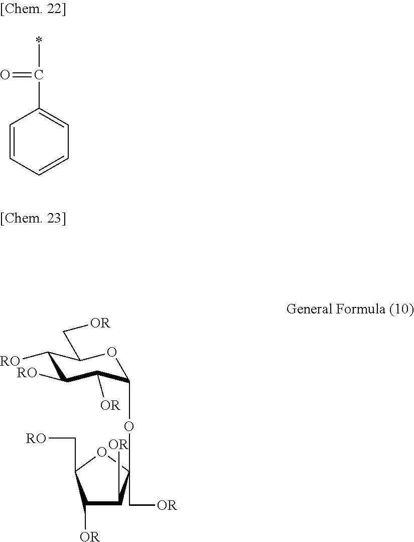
C1=CC=CC=C1C(*)=O.C1([RO])C([RO])C([OR])C(OC2(C[OR])C([OR])C([OR])C(C[RO])O2)OC1C[OR]
